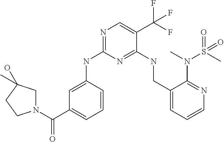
N(C1=NC=C(C(F)(F)F)C(NCC2=CC=CN=C2N(S(=O)(C)=O)C)=N1)C1=CC(C(N2CC(O)(C)CC2)=O)=CC=C1
